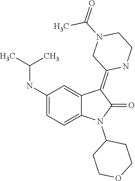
C1(N2C(=O)C(=C3CN(C(C)=O)CCN3)C3=CC(NC(C)C)=CC=C23)CCOCC1
